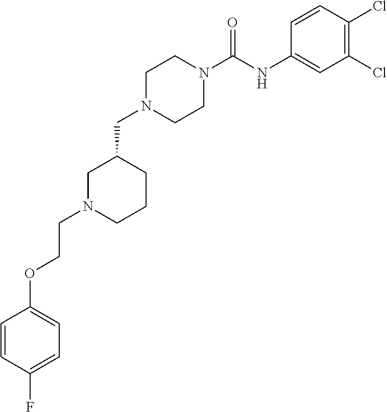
C1N(CC2CN(CCOC3=CC=C(F)C=C3)CCC2)CCN(C(NC2=CC(Cl)=C(Cl)C=C2)=O)C1
